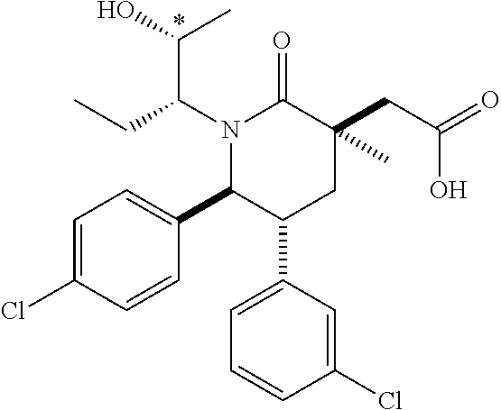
N1(C(CC)C(O)C)C(C2=CC=C(Cl)C=C2)C(C2=CC=CC(Cl)=C2)CC(CC(=O)O)(C)C1=O
